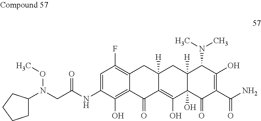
C1(N(CC(NC2=CC(F)=C3C(=C2O)C(=O)C2=C(O)C4(O)C([H])(CC2([H])C3)C(N(C)C)C(O)=C(C(N)=O)C4=O)=O)OC)CCCC1
